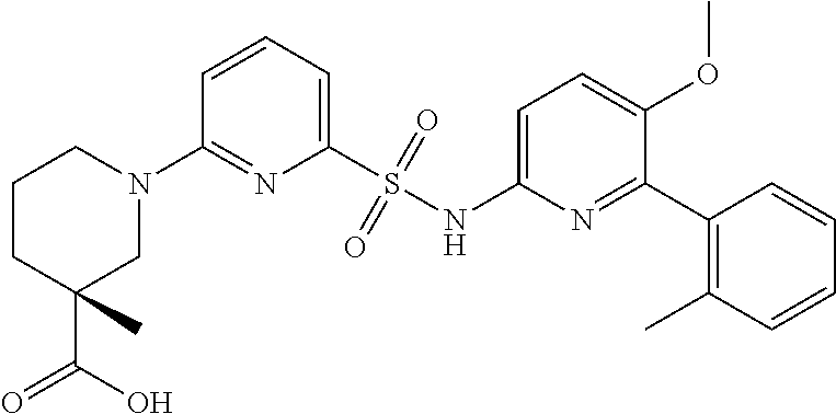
C1=CC=C(S(NC2=CC=C(OC)C(C3=C(C)C=CC=C3)=N2)(=O)=O)N=C1N1CCCC(C(O)=O)(C)C1
